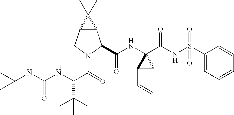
C(NC(NC(C(=O)N1C(C(NC2(C(NS(C3=CC=CC=C3)(=O)=O)=O)C(C=C)C2)=O)C2C(C1)C2(C)C)C(C)(C)C)=O)(C)(C)C
